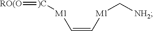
[)C]([M1]C=C[M1]C[NH2])=[RO(O]
